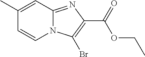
C1(C)=CC2=NC(C(OCC)=O)=C(Br)N2C=C1
